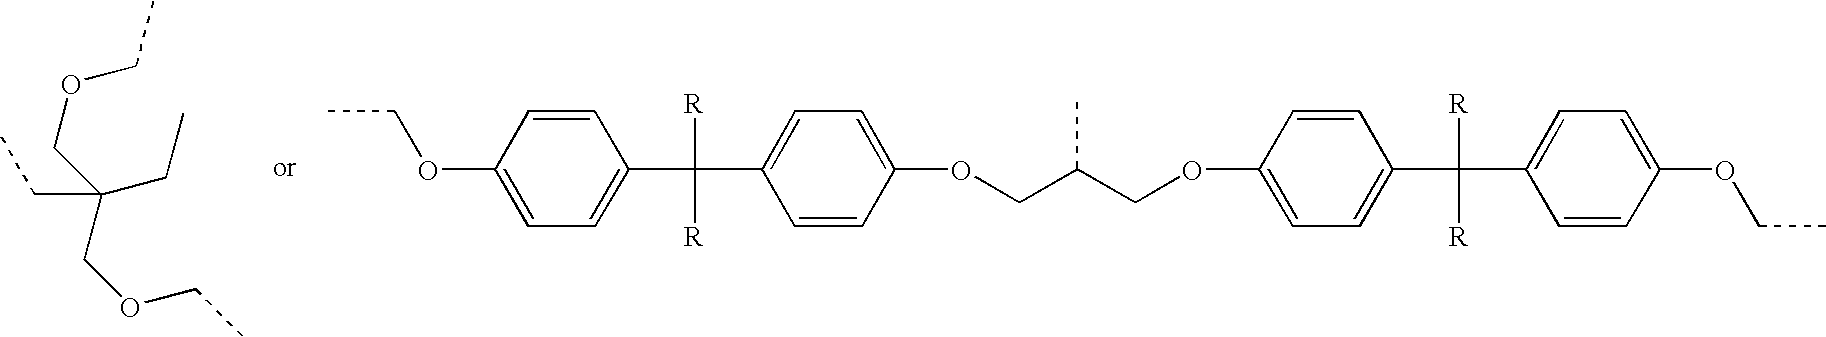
C(C(CC)(COCC)COCC)C.CCOC1=CC=C(C(C2=CC=C(OCC(COC3=CC=C(C(C4=CC=C(OCC)C=C4)([R])[R])C=C3)C)C=C2)([R])[R])C=C1
